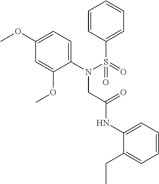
C1(N(S(=O)(C2=CC=CC=C2)=O)CC(NC2=CC=CC=C2CC)=O)=CC=C(OC)C=C1OC
